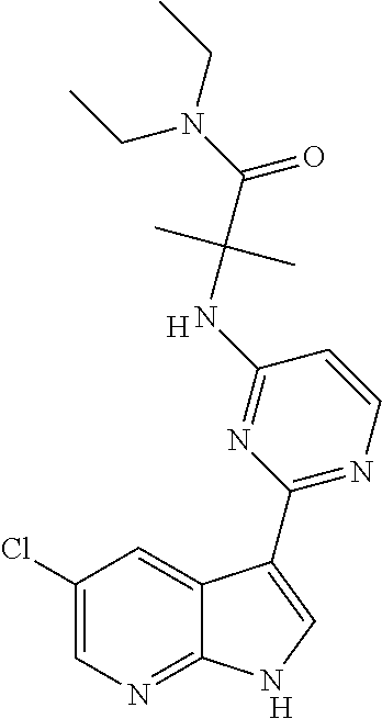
C1(Cl)=CN=C2C(=C1)C(C1=NC=CC(NC(C(N(CC)CC)=O)(C)C)=N1)=CN2.[H].[H]
